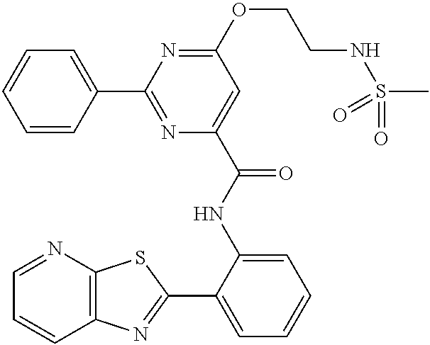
C1=NC2=C(C=C1)N=C(C1=CC=CC=C1NC(=O)C1=CC(OCCNS(C)(=O)=O)=NC(C3=CC=CC=C3)=N1)S2
